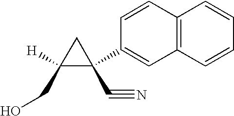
C1=CC2=C(C=C1C1(C#N)C([H])(CO)C1)C=CC=C2
